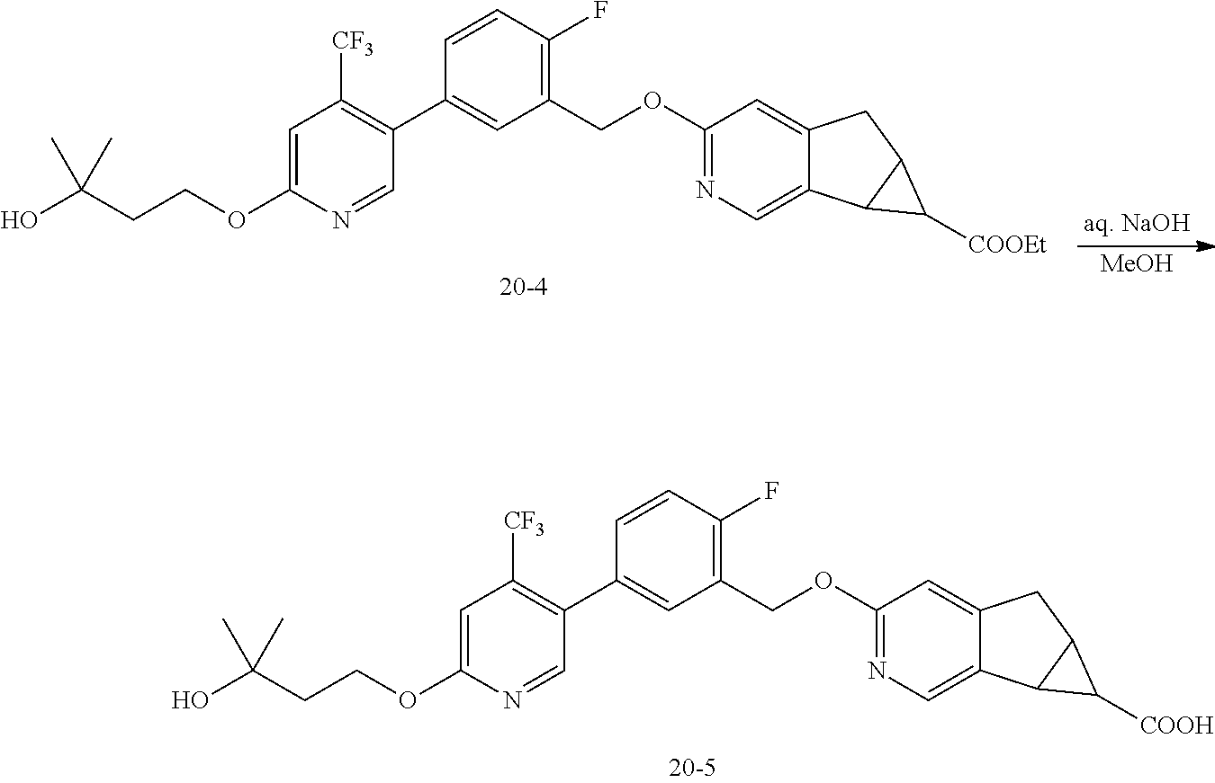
[MeOH].C1=C(C2=C([CF3])C=C(OCCC(O)(C)C)N=C2)C=CC(F)=C1COC1=NC=C2C(=C1)CC1C2C1[COOEt].C1=C(C2=C([CF3])C=C(OCCC(O)(C)C)N=C2)C=CC(F)=C1COC1=NC=C2C(=C1)CC1C2C1[COOH]
